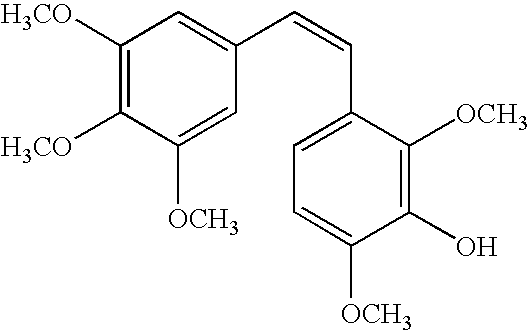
C1([H3CO])=C([H3CO])C([OCH3])=CC(C=CC2=CC=C([OCH3])C(O)=C2[OCH3])=C1
